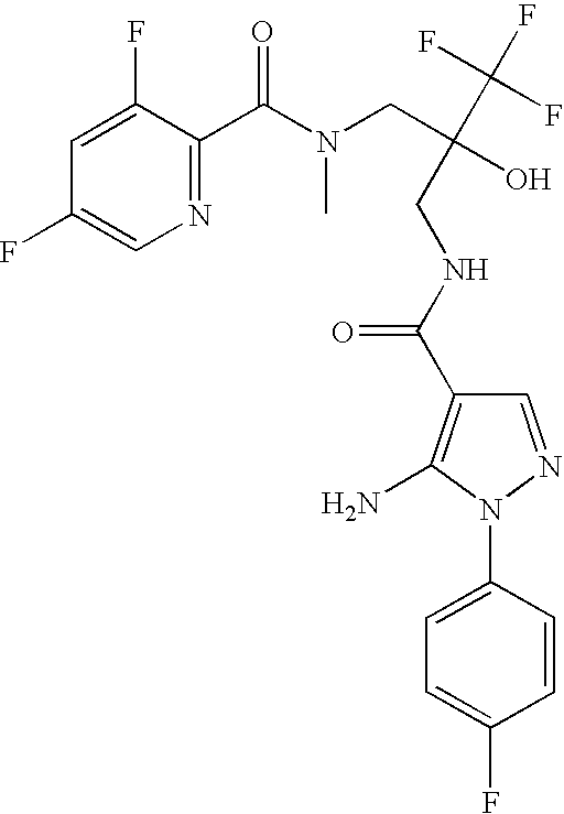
C1=C(N2N=CC(C(=O)NCC(CN(C(C3=NC=C(F)C=C3F)=O)C)(O)C(F)(F)F)=C2N)C=CC(F)=C1
